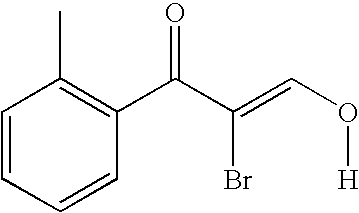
C1=CC=CC(C(C(=CO[H])Br)=O)=C1C
